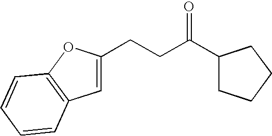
C(CC(C1CCCC1)=O)C1=CC2=C(O1)C=CC=C2
